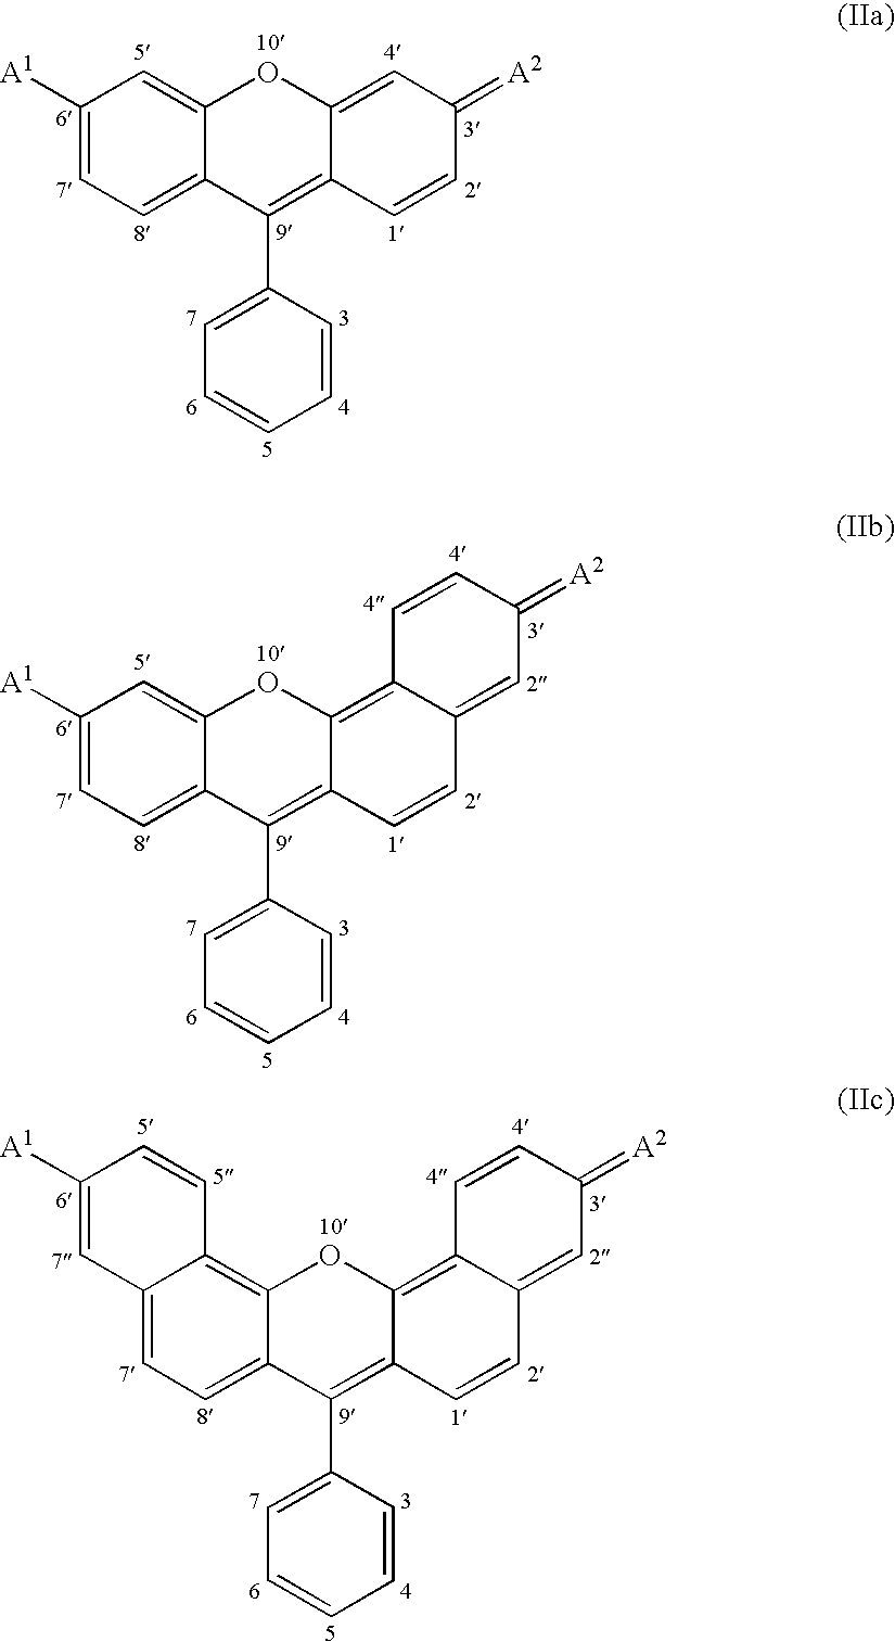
C12=CC=C([A1])C=C1OC1=CC(=[A2])C=CC1=C2C1=CC=CC=C1.C12=CC=C([A1])C=C1OC1=C3C(=CC(=[A2])C=C3)C=CC1=C2C1=CC=CC=C1.C12=CC=C3C(=C1OC1=C4C(=CC(=[A2])C=C4)C=CC1=C2C1=CC=CC=C1)C=CC([A1])=C3
